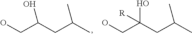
OCC(CC(C)C)O.OCC(CC(C)C)([R])O
